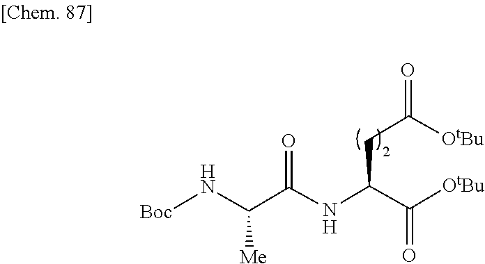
C(C(=O)[OtBu])(NC(C(N[Boc])[Me])=O)CC([OtBu])=O
